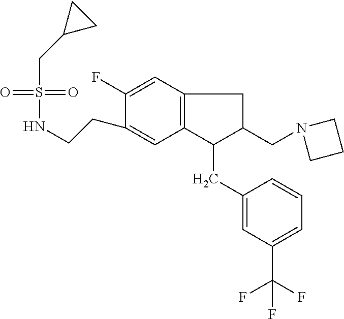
S(=O)(=O)(CC1CC1)NCCC1=CC2=C(C=C1F)CC(CN1CCC1)C2CC1=CC(C(F)(F)F)=CC=C1
